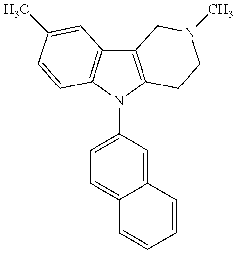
C12=C(N(C3=CC=C4C(=C3)C=CC=C4)C3=C1C=C(C)C=C3)CCN(C)C2
